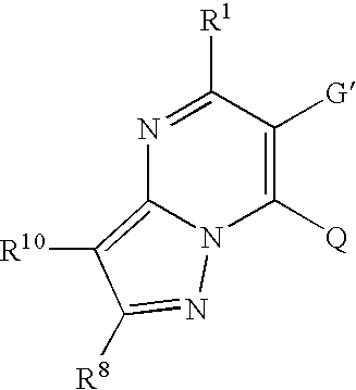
N1=C([R1])C([G])=C([Q])N2C1=C([R10])C([R8])=N2
